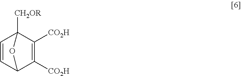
C1=CC2C([CO2H])=C([CO2H])C1([CH2OR])O2
